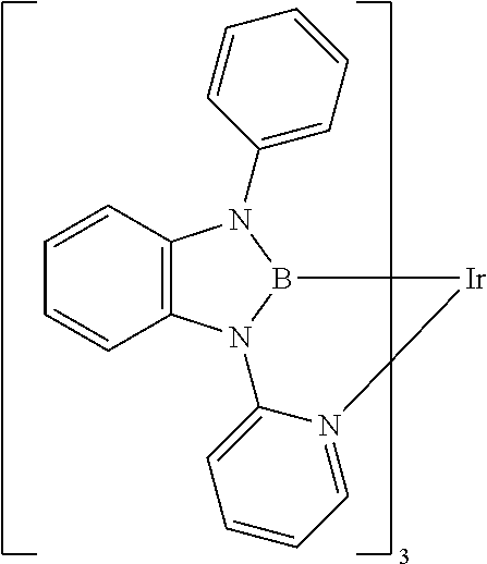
C1=CC2=C(C=C1)N1B(N2C2=CC=CC=C2)[Ir]N2=CC=CC=C12
